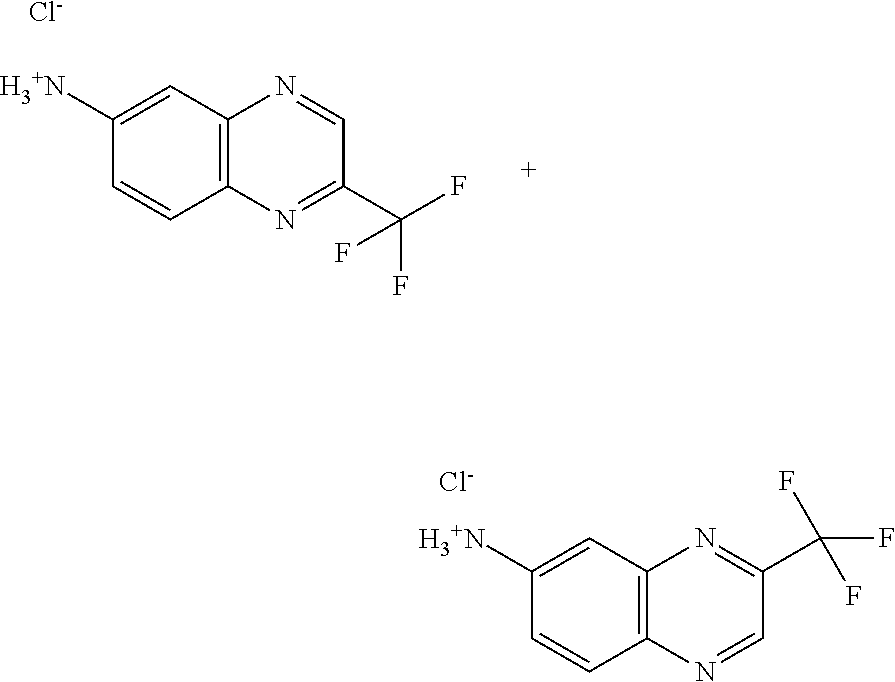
C1=CC2=C(C=C1[H3+N])N=CC(C(F)(F)F)=N2.[Cl-].C1=CC2=C(C=C1[H3+N])N=C(C(F)(F)F)C=N2.[Cl-]
